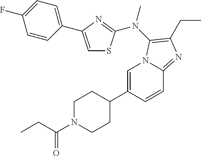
C1=C(C2CCN(C(CC)=O)CC2)C=CC2=NC(CC)=C(N(C)C3=NC(C4=CC=C(F)C=C4)=CS3)N12
